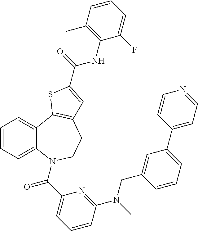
C1=CC=C2C(=C1)C1=C(CCN2C(C2=CC=CC(N(CC3=CC(C4=CC=NC=C4)=CC=C3)C)=N2)=O)C=C(C(NC2=C(C)C=CC=C2F)=O)S1
